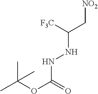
CC(OC(=O)NNC(C[NO2])[F3C])(C)C
